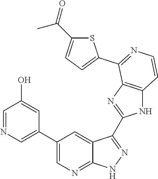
C1=NC=C(C2=CN=C3C(=C2)C(C2=NC4=C(N2)C=CN=C4C2=CC=C(C(=O)C)S2)=N[N H]3)C=C1O
